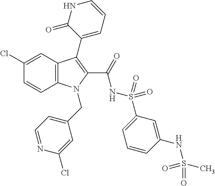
C1(Cl)=CC2=C(C=C1)N(CC1=CC=NC(Cl)=C1)C(C(=O)NS(=O)(=O)C1=CC=CC(NS(=O)(C)=O)=C1)=C2C1=CC=CNC1=O
